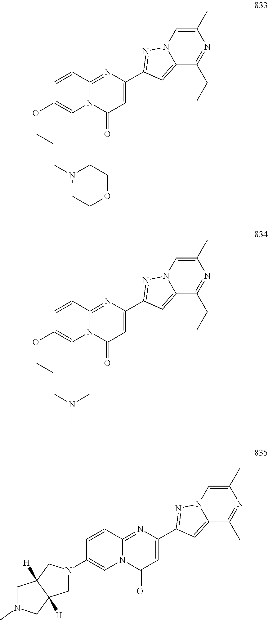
C1=CC2=NC(C3=NN4C=C(C)N=C(CC)C4=C3)=CC(=O)N2C=C1OCCCN1CCOCC1.C1=CC2=NC(C3=NN4C=C(C)N=C(CC)C4=C3)=CC(=O)N2C=C1OCCCN(C)C.C1=CC2=NC(C3=NN4C=C(C)N=C(C)C4=C3)=CC(=O)N2C=C1N1CC2([H])C([H])(C1)CN(C)C2
